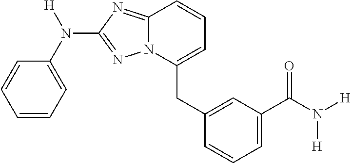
C1=CC=C(N([H])C2=NN3C(=N2)C=CC=C3CC2=CC(C(N([H])[H])=O)=CC=C2)C=C1
